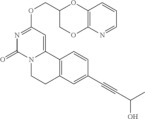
N1=CC=CC2=C1OCC(COC1=NC(=O)N3C(=C1)C1=C(CC3)C=C(C#CC(O)C)C=C1)O2
